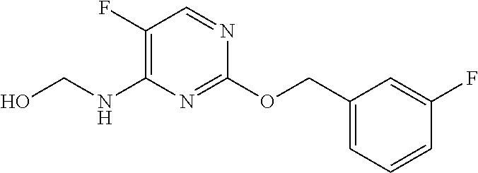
C1(F)=C(NCO)N=C(OCC2=CC=CC(F)=C2)N=C1
